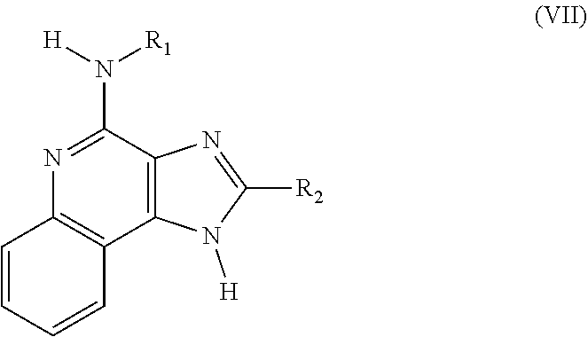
C12=C(C(N([R1])[H])=NC3=C1C=CC=C3)N=C([R2])N2[H]
